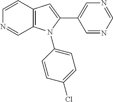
C1=CC2=C(C=N1)N(C1=CC=C(Cl)C=C1)C(C1=CN=CN=C1)=C2
